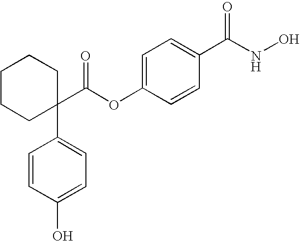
C1=C(OC(C2(C3=CC=C(O)C=C3)CCCCC2)=O)C=CC(C(NO)=O)=C1
